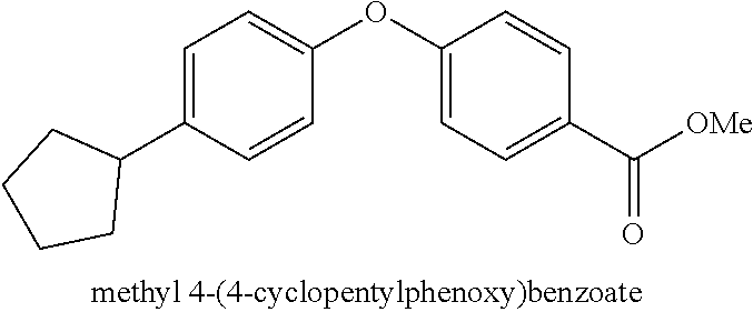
C1=C(C2CCCC2)C=CC(OC2=CC=C(C([OMe])=O)C=C2)=C1
